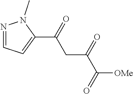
N1=CC=C(C(=O)CC(C(=O)[OMe])=O)N1C
